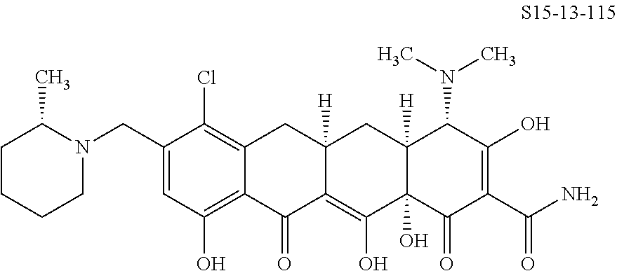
C12=C(Cl)C(CN3C(C)CCCC3)=CC(O)=C1C(=O)C1=C(O)C3(O)C([H])(CC1([H])C2)C(N(C)C)C(O)=C(C(N)=O)C3=O
